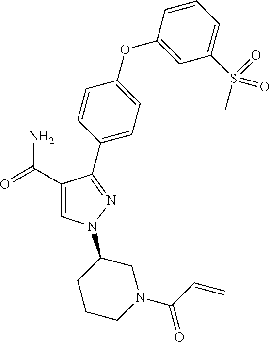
C1(C(=O)N)=CN(C2CCCN(C(C=C)=O)C2)N=C1C1=CC=C(OC2=CC(S(C)(=O)=O)=CC=C2)C=C1
